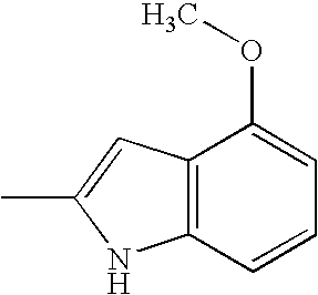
C12=C(C=C(C)N1)C(OC)=CC=C2
